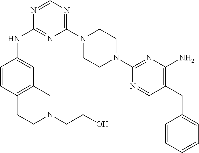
C1(N2CCN(C3=NC(N)=C(CC4=CC=CC=C4)C=N3)CC2)=NC=NC(NC2=CC3=C(C=C2)CCN(CCO)C3)=N1
